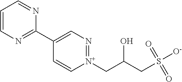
C1=CN=C(C2=CN=[N+](CC(O)CS([O-])(=O)=O)C=C2)N=C1
